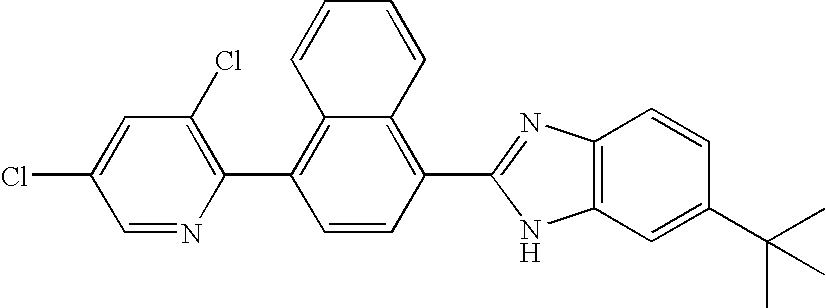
C1(Cl)=C(C2=C3C(=C(C4=NC5=C(N4)C=C(C(C)(C)C)C=C5)C=C2)C=CC=C3)N=CC(Cl)=C1
